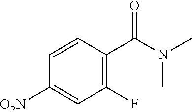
C1([O2N])=CC(F)=C(C(N(C)C)=O)C=C1
